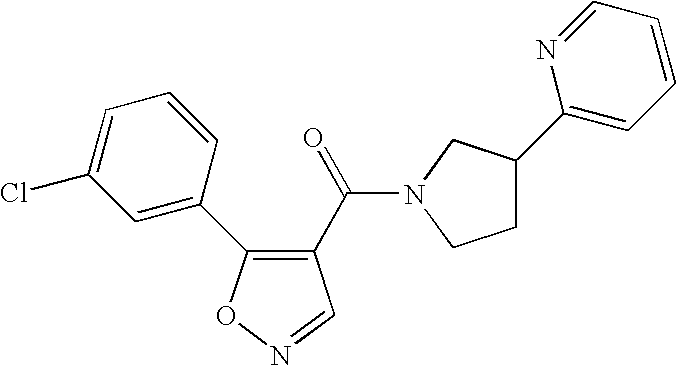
C1(C(=O)N2CC(C3=CC=CC=N3)CC2)=C(C2=CC(Cl)=CC=C2)ON=C1
